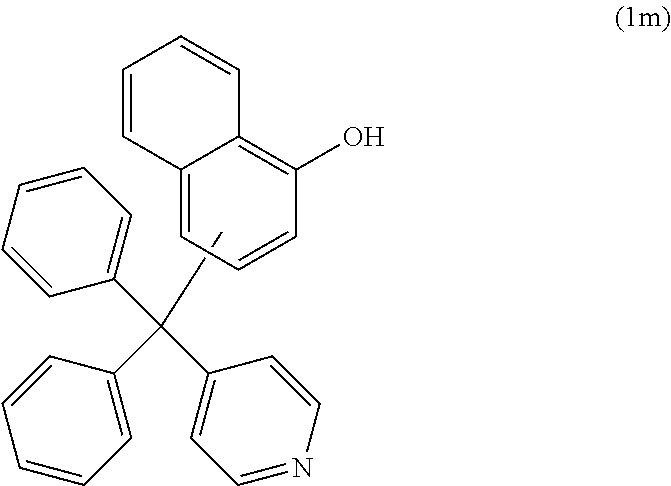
C12=CC=CC(O)=C1C=CC=C2.CC(C1=CC=NC=C1)(C1=CC=CC=C1)C1=CC=CC=C1
